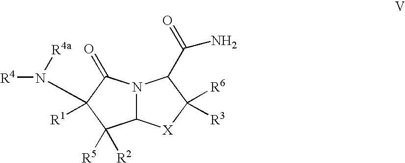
N12C([X]C([R6])([R3])C1C(=O)N)C([R5])([R2])C([R1])(N([R4a])[R4])C2=O
